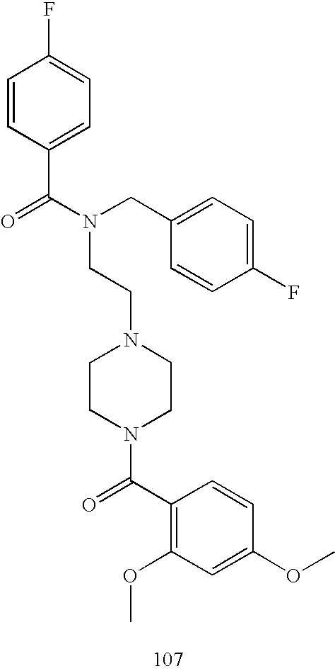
C1=CC(C(N(CC2=CC=C(F)C=C2)CCN2CCN(C(C3=C(OC)C=C(OC)C=C3)=O)CC2)=O)=CC=C1F
